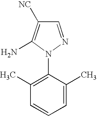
C1=NN(C2=C(C)C=CC=C2C)C(N)=C1[NC]
